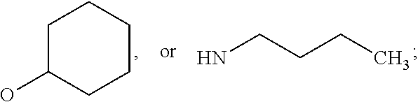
OC1CCCCC1.NCCCC
